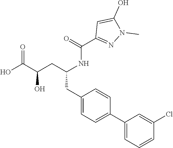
OC(C(O)CC(CC1=CC=C(C2=CC=CC(Cl)=C2)C=C1)NC(C1=NN(C)C(O)=C1)=O)=O
